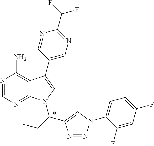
N1=CN=C2C(=C1N)C(C1=CN=C(C(F)F)N=C1)=CN2C(CC)C1=CN(C2=CC=C(F)C=C2F)N=N1
